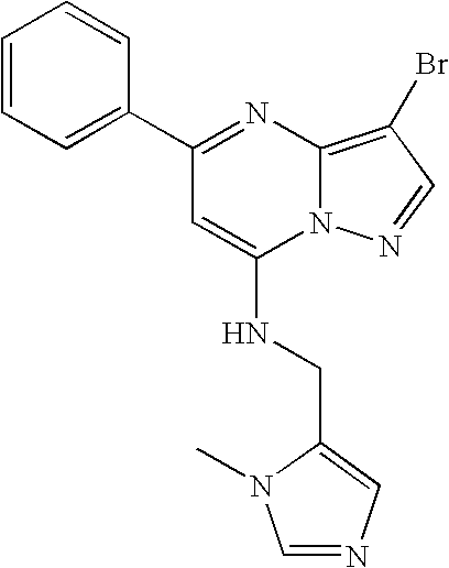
C1=CC=C(C2=NC3=C(Br)C=NN3C(NCC3=CN=CN3C)=C2)C=C1
